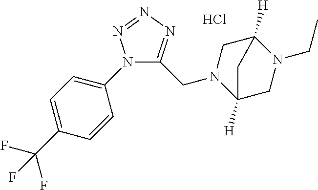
N1(C2=CC=C(C(F)(F)F)C=C2)C(CN2C3([H])CN(CC)C([H])(C2)C3)=NN=N1.Cl
